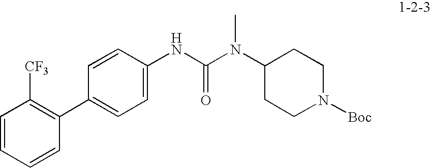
C1=CC=CC(C2=CC=C(NC(=O)N(C3CCN([Boc])CC3)C)C=C2)=C1[CF3]
